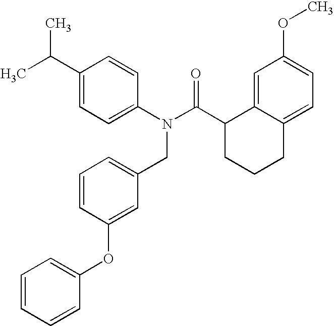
C1(C(C)C)=CC=C(N(C(C2CCCC3=CC=C(OC)C=C23)=O)CC2=CC=CC(OC3=CC=CC=C3)=C2)C=C1
